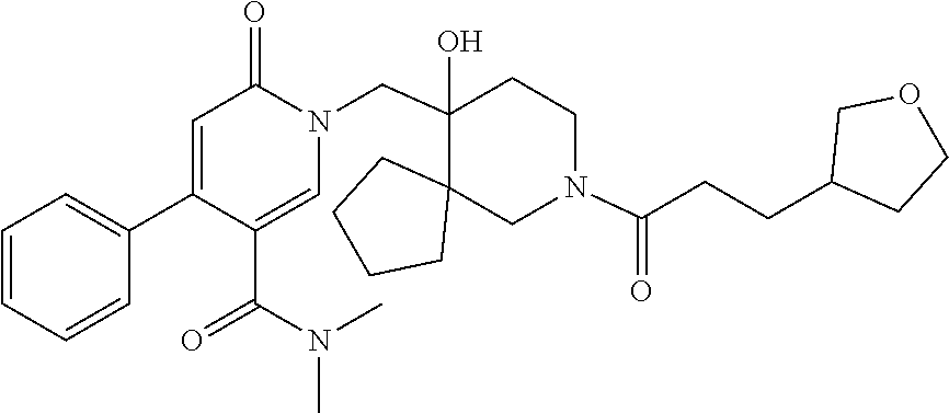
C1(C2=CC=CC=C2)=CC(=O)N(CC2(O)C3(CCCC3)CN(C(CCC3CCOC3)=O)CC2)C=C1C(N(C)C)=O
